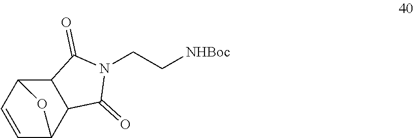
C1=CC2C3C(C1O2)C(=O)N(CC[NHBoc])C3=O
